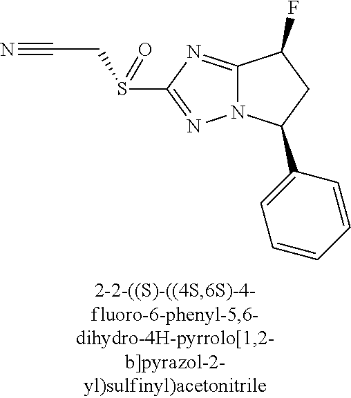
C12=NC(S(CC#N)=O)=NN1C(C1=CC=CC=C1)CC2F
